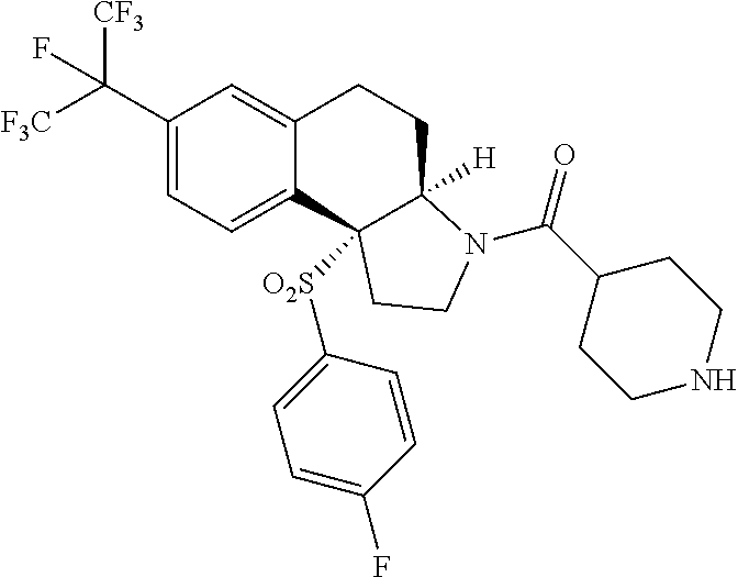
C1(C([CF3])([F3C])F)=CC=C2C(=C1)CCC1([H])C2([O2S]C2=CC=C(F)C=C2)CCN1C(C1CCNCC1)=O
